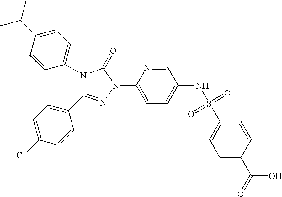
C1=NC(N2C(=O)N(C3=CC=C(C(C)C)C=C3)C(C3=CC=C(Cl)C=C3)=N2)=CC=C1NS(C1=CC=C(C(=O)O)C=C1)(=O)=O
